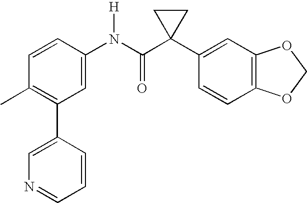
C1=CC(N(C(C2(C3=CC4=C(C=C3)OCO4)CC2)=O)[H])=CC(C2=CN=CC=C2)=C1C
